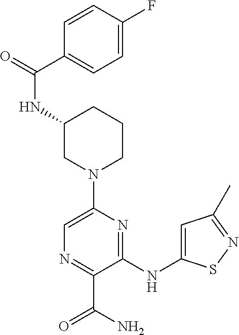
N(C1CN(C2=CN=C(C(N)=O)C(NC3=CC(C)=NS3)=N2)CCC1)C(C1=CC=C(F)C=C1)=O
